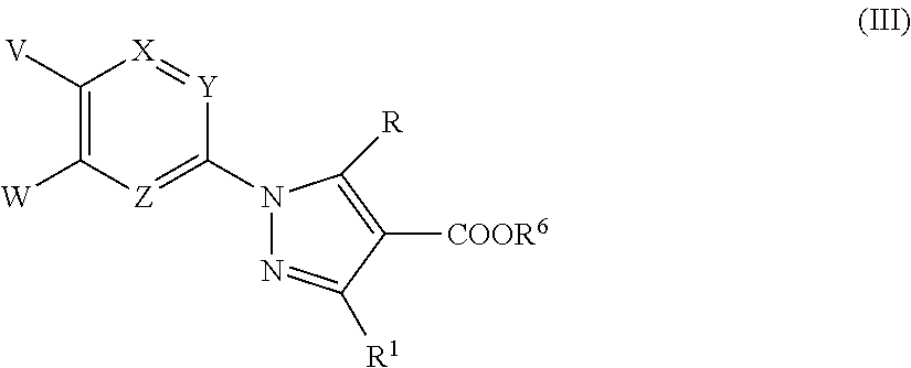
[V]C1=C([W])[Z]=C(N2N=C([R1])C([COOR6])=C2[R])[Y]=[X]1
